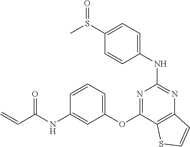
S(C1=CC=C(NC2=NC3=C(C(OC4=CC=CC(NC(C=C)=O)=C4)=N2)SC=C3)C=C1)(C)=O
